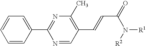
C1=CC(C2=NC(C)=C(C=CC(=O)N([R2])[R1])C=N2)=CC=C1
